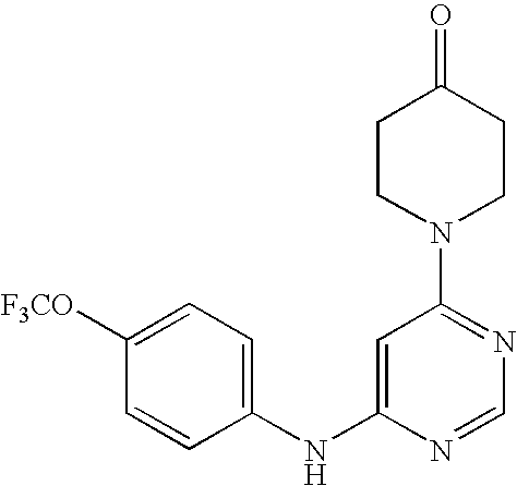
C1(NC2=CC(N3CCC(=O)CC3)=NC=N2)=CC=C([F3CO])C=C1
